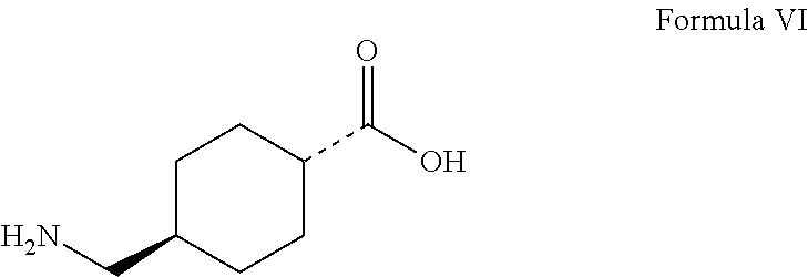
C1C(CN)CCC(C(O)=O)C1
